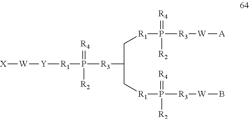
[X][W][Y][R1]P([R3]C(C[R1]P([R3][W][A])(=[R4])[R2])C[R1]P(=[R4])([R2])[R3][W]B)(=[R4])[R2]
